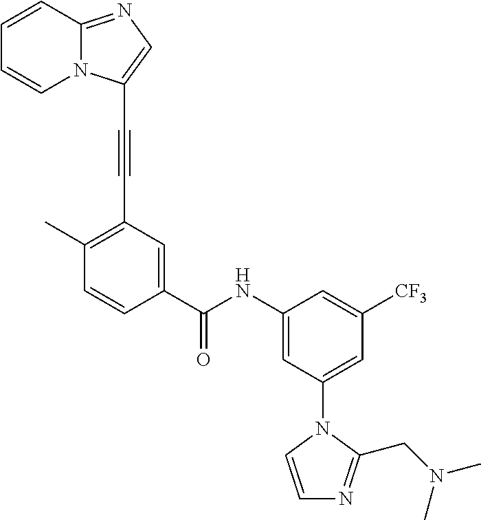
C1=CC2=NC=C(C#CC3=C(C)C=CC(C(=O)NC4=CC(N5C=CN=C5CN(C)C)=CC([CF3])=C4)=C3)N2C=C1
